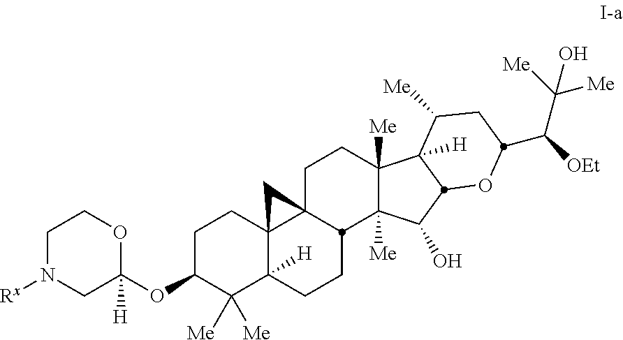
C1N([Rx])CC(OC2C([Me])([Me])C3([H])C4(CC2)C2(C4)CCC4([Me])C([Me])(C(O)C5C4([H])C([Me])CC(C([OEt])C([Me])([Me])O)O5)C2CC3)([H])OC1
